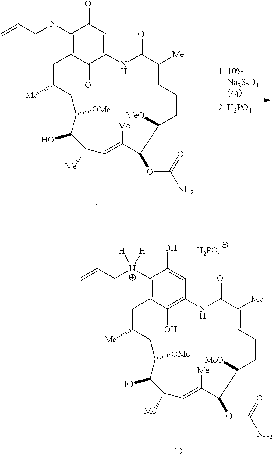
C1(NCC=C)=C2C(=O)C(=CC1=O)NC(=O)C([Me])=CC=CC([MeO])C(OC(=O)N)C([Me])=CC([Me])C(O)C([OMe])CC([Me])C2.C1([N+](CC=C)([H])[H])=C2C(O)=C(C=C1O)NC(=O)C([Me])=CC=CC([MeO])C(OC(=O)N)C([Me])=CC([Me])C(O)C([OMe])CC([Me])C2.[H2PO4]
